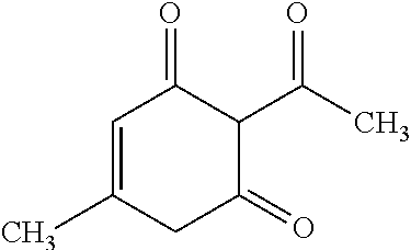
C1=C(C)CC(=O)C(C(C)=O)C1=O
